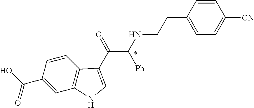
C1(C(O)=O)=CC2=C(C=C1)C(C(=O)C(NCCC1=CC=C([CN])C=C1)[Ph])=CN2
